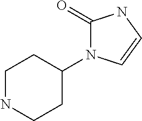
C1NCCC(N2C(=O)NC=C2)C1
